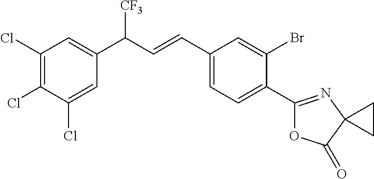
C1(Cl)=C(Cl)C(Cl)=CC(C(C=CC2=CC=C(C3=NC4(C(=O)O3)CC4)C(Br)=C2)[CF3])=C1
